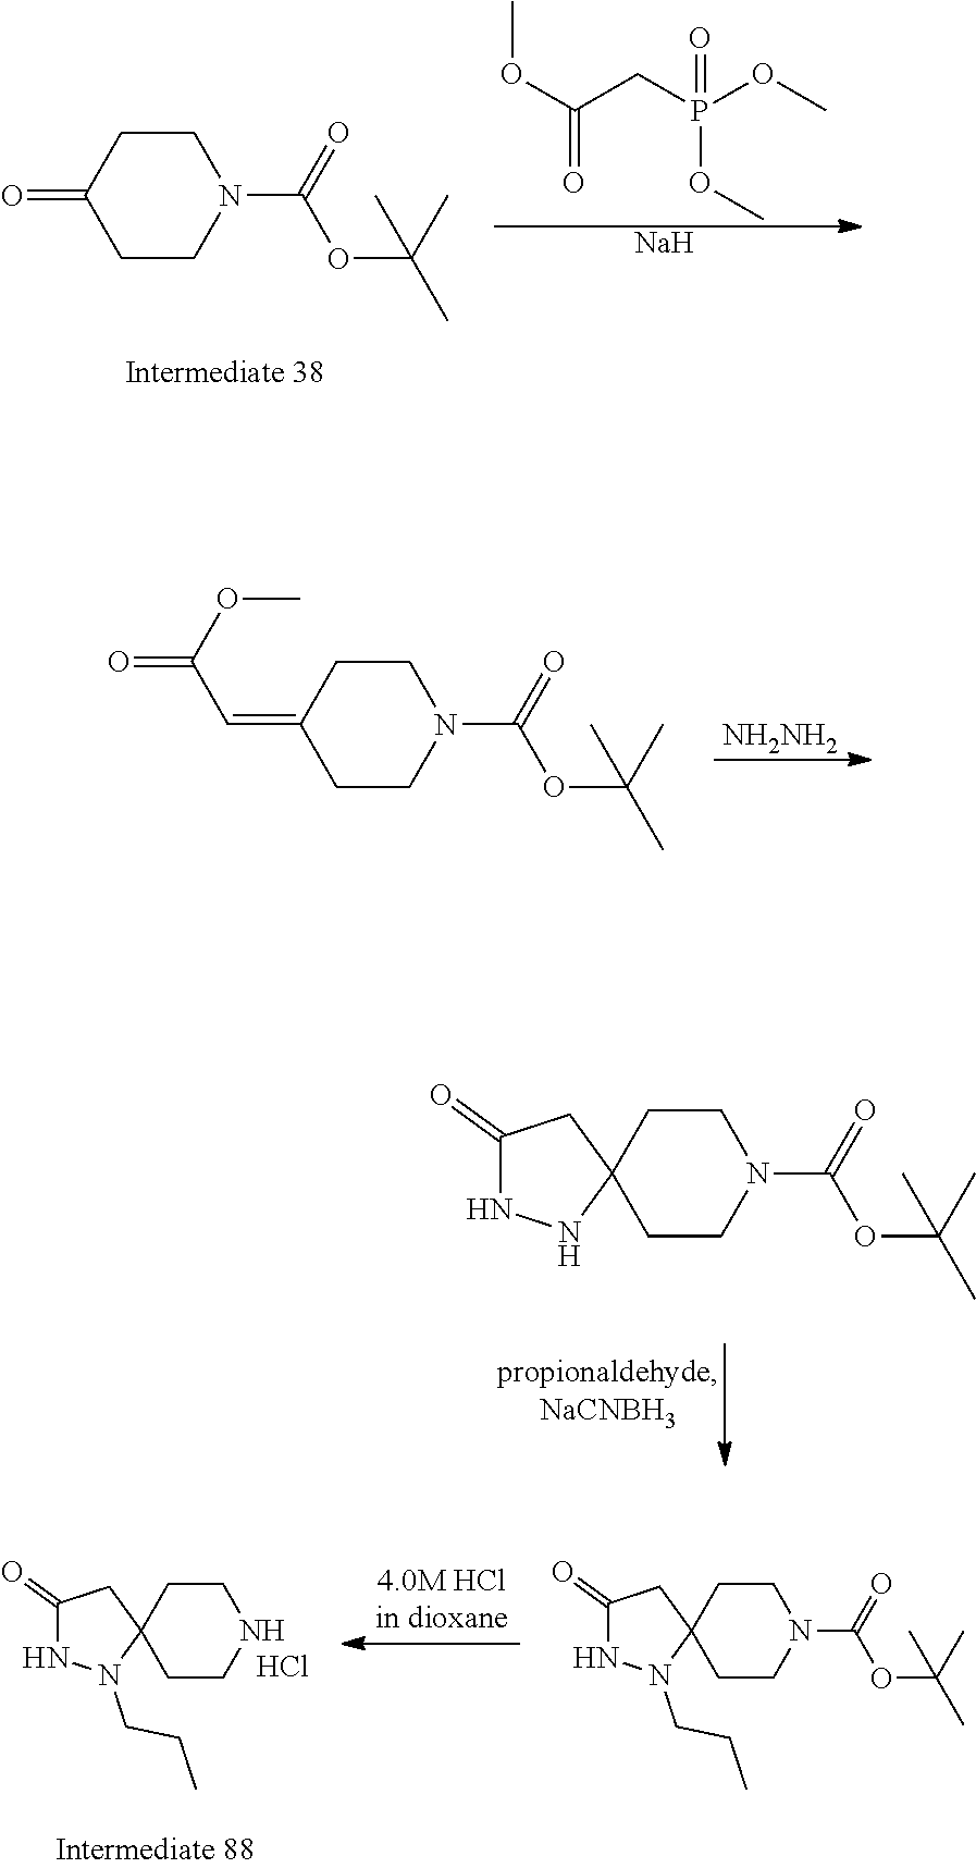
C1CC(=O)CCN1C(=O)OC(C)(C)C.COC(CP(OC)(OC)=O)=O.[Na].C1CC(=CC(OC)=O)CCN1C(=O)OC(C)(C)C.[NH2NH2].C12(CCN(C(=O)OC(C)(C)C)CC1)CC(=O)NN2.Cl.C1(=O)NN(CCC)C2(C1)CCNCC2.C1(=O)NN(CCC)C2(C1)CCN(C(=O)OC(C)(C)C)CC2
